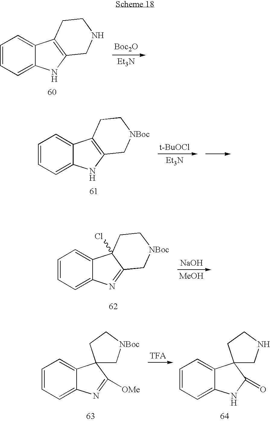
C12=CC=CC=C1NC1=C2CCNC1.[Boc2O].[Et3N].C12=CC=CC=C1NC1=C2CC[NBoc]C1.[Et3N].[t-BuOCl].C12=CC=CC=C1N=C1C2(Cl)CC[NBoc]C1.[NaOH].[MeOH].C12=CC=CC=C1N=C([OMe])C21C[NBoc]CC1.C12=CC=CC=C1NC(=O)C21CNCC1
